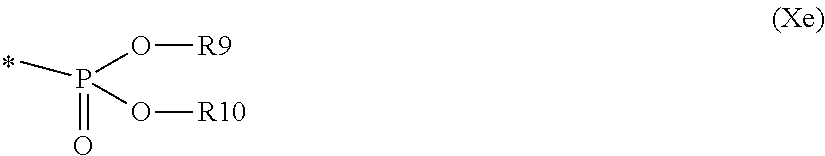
P(=O)(O[R9])(O[R10])C
